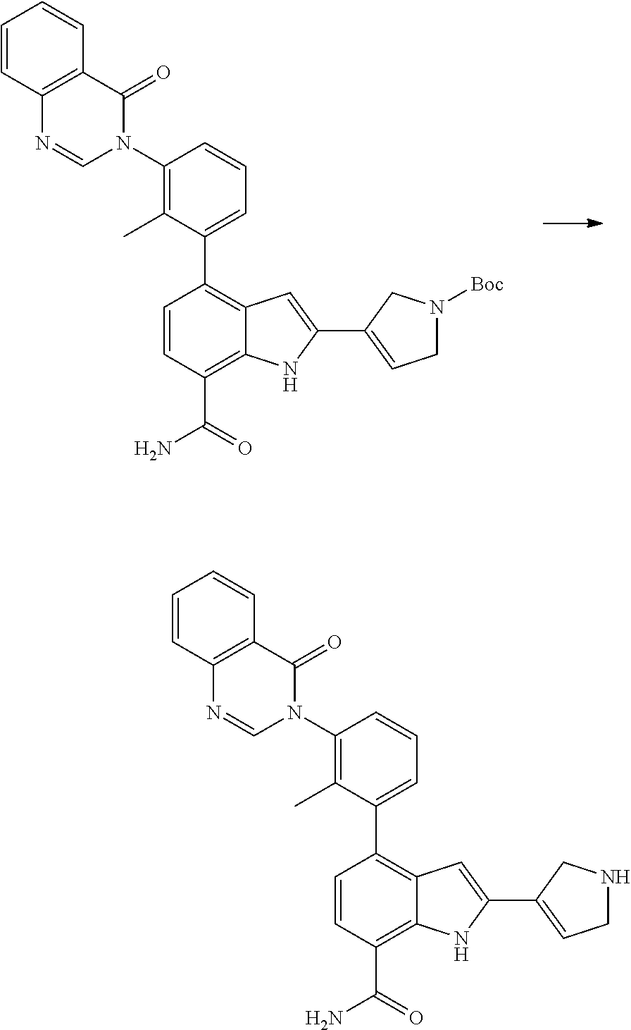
C1=CC=C(C2=C3C(=C(C(N)=O)C=C2)NC(C2=CCN([Boc])C2)=C3)C(C)=C1N1C(=O)C2=C(N=C1)C=CC=C2.C1=CC=C(C2=C3C(=C(C(N)=O)C=C2)NC(C2=CCNC2)=C3)C(C)=C1N1C(=O)C2=C(N=C1)C=CC=C2
